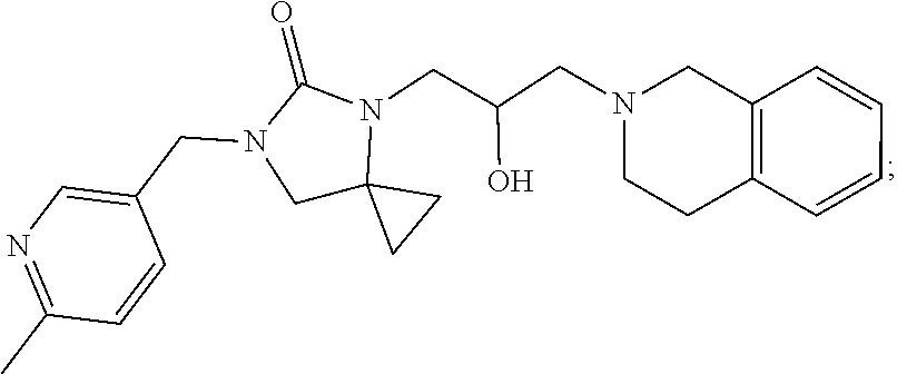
C1C2(N(CC(CN3CCC4=C(C3)C=CC=C4)O)C(=O)N1CC1=CN=C(C)C=C1)CC2
